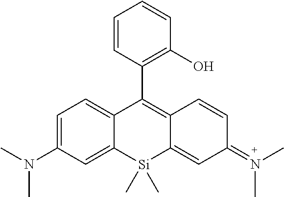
C1=CC(C2=C3C(=CC(=N(C)C)C=C3)[Si](C)(C)C3=CC(N(C)C)=CC=C23)=C(O)C=C1
